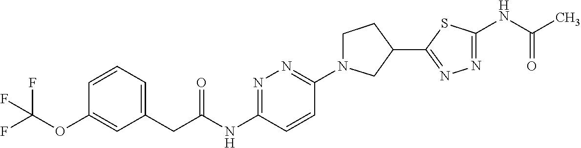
C1=CC=C(CC(NC2=NN=C(N3CCC(C4=NN=C(NC(C)=O)S4)C3)C=C2)=O)C=C1OC(F)(F)F
